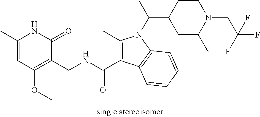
C1(C)=CC(OC)=C(CNC(C2=C(C)N(C(C)C3CCN(CC(F)(F)F)C(C)C3)C3=C2C=CC=C3)=O)C(=O)N1
